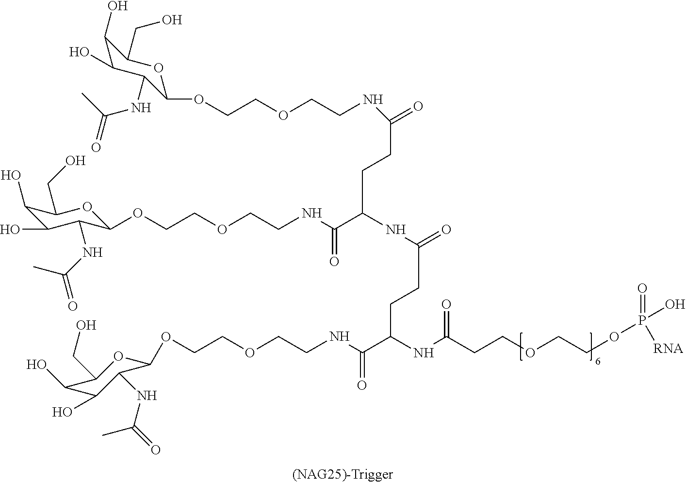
C1(O)C(NC(=O)C)C(OCCOCCNC(CCC(C(NCCOCCOC2C(NC(=O)C)C(O)C(O)C(CO)O2)=O)NC(=O)CCC(C(NCCOCCOC2C(NC(=O)C)C(O)C(O)C(CO)O2)=O)NC(CCOCCOP(O)(=O)[RNA])=O)=O)OC(CO)C1O
